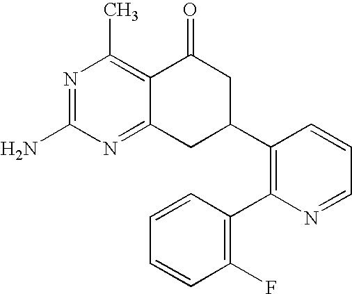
C12=NC(N)=NC(C)=C1C(=O)CC(C1=C(C3=C(F)C=CC=C3)N=CC=C1)C2
